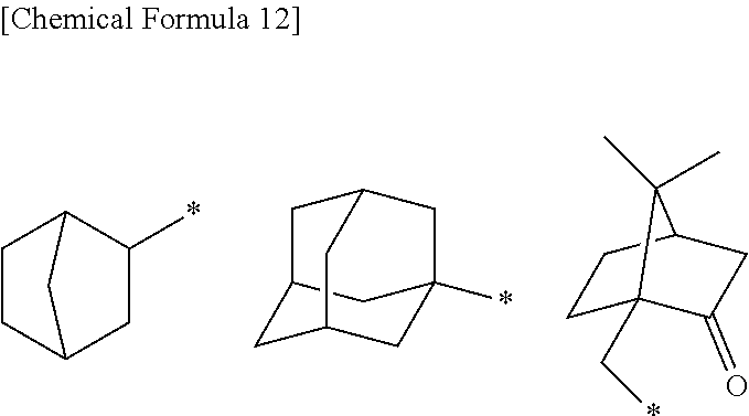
C1CC2CC(*)C1C2.C1C2CC3(*)CC1CC(C2)C3.C1C2(C*)C(=O)CC(C1)C2(C)C
